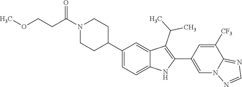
N1(C(CCOC)=O)CCC(C2=CC=C3C(=C2)C(C(C)C)=C(C2=CN4C(=NC=N4)C([CF3])=C2)N3)CC1
